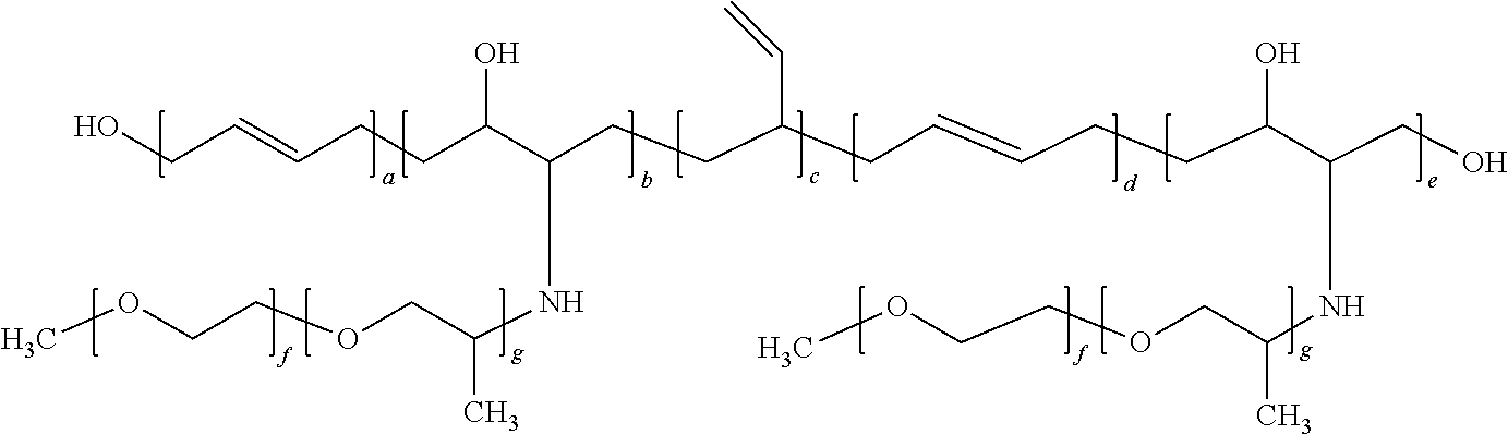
OCC=CCCC(C(CCC(CC=CCCC(O)C(CO)NC(COCCOC)C)C=C)NC(COCCOC)C)O
